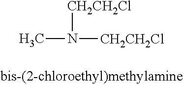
CN([CH2CH2Cl])[CH2CH2Cl]
